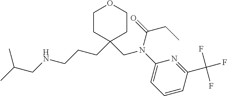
C1CC(CCCNCC(C)C)(CN(C(=O)CC)C2=CC=CC(C(F)(F)F)=N2)CCO1
